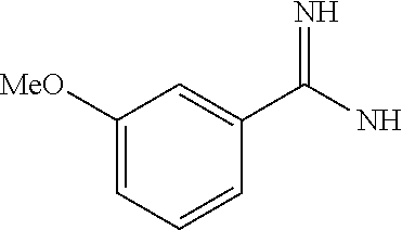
C1(C(N)=N)=CC([MeO])=CC=C1
